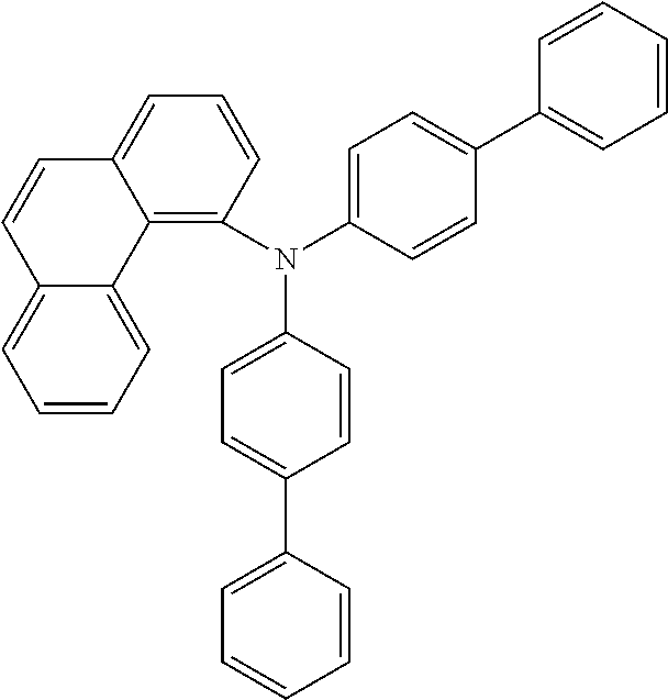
C1=C(N(C2=CC=C(C3=CC=CC=C3)C=C2)C2=C3C(=CC=C2)C=CC2=CC=CC=C32)C=CC(C2=CC=CC=C2)=C1
